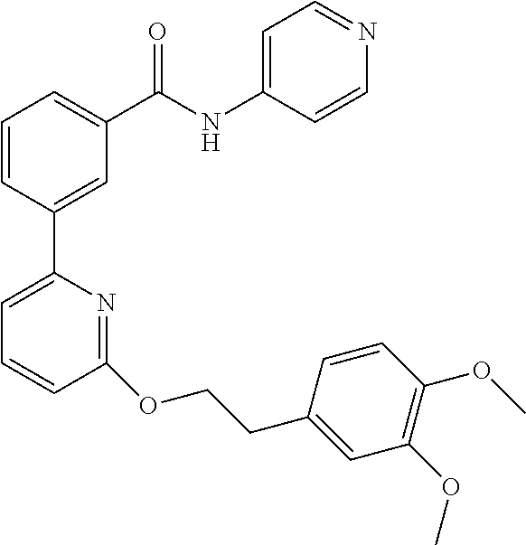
C1=CC(C2=CC=CC(OCCC3=CC(OC)=C(OC)C=C3)=N2)=CC(C(NC2=CC=NC=C2)=O)=C1
